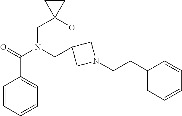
C1N(C(=O)C2=CC=CC=C2)CC2(OC13CC3)CN(CCC1=CC=CC=C1)C2
